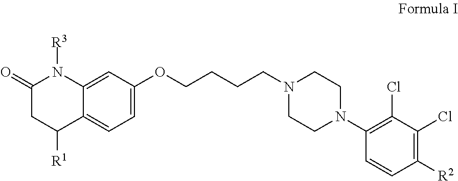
C1=C(OCCCCN2CCN(C3=C(Cl)C(Cl)=C([R2])C=C3)CC2)C=C2C(=C1)C([R1])CC(=O)N2[R3]
